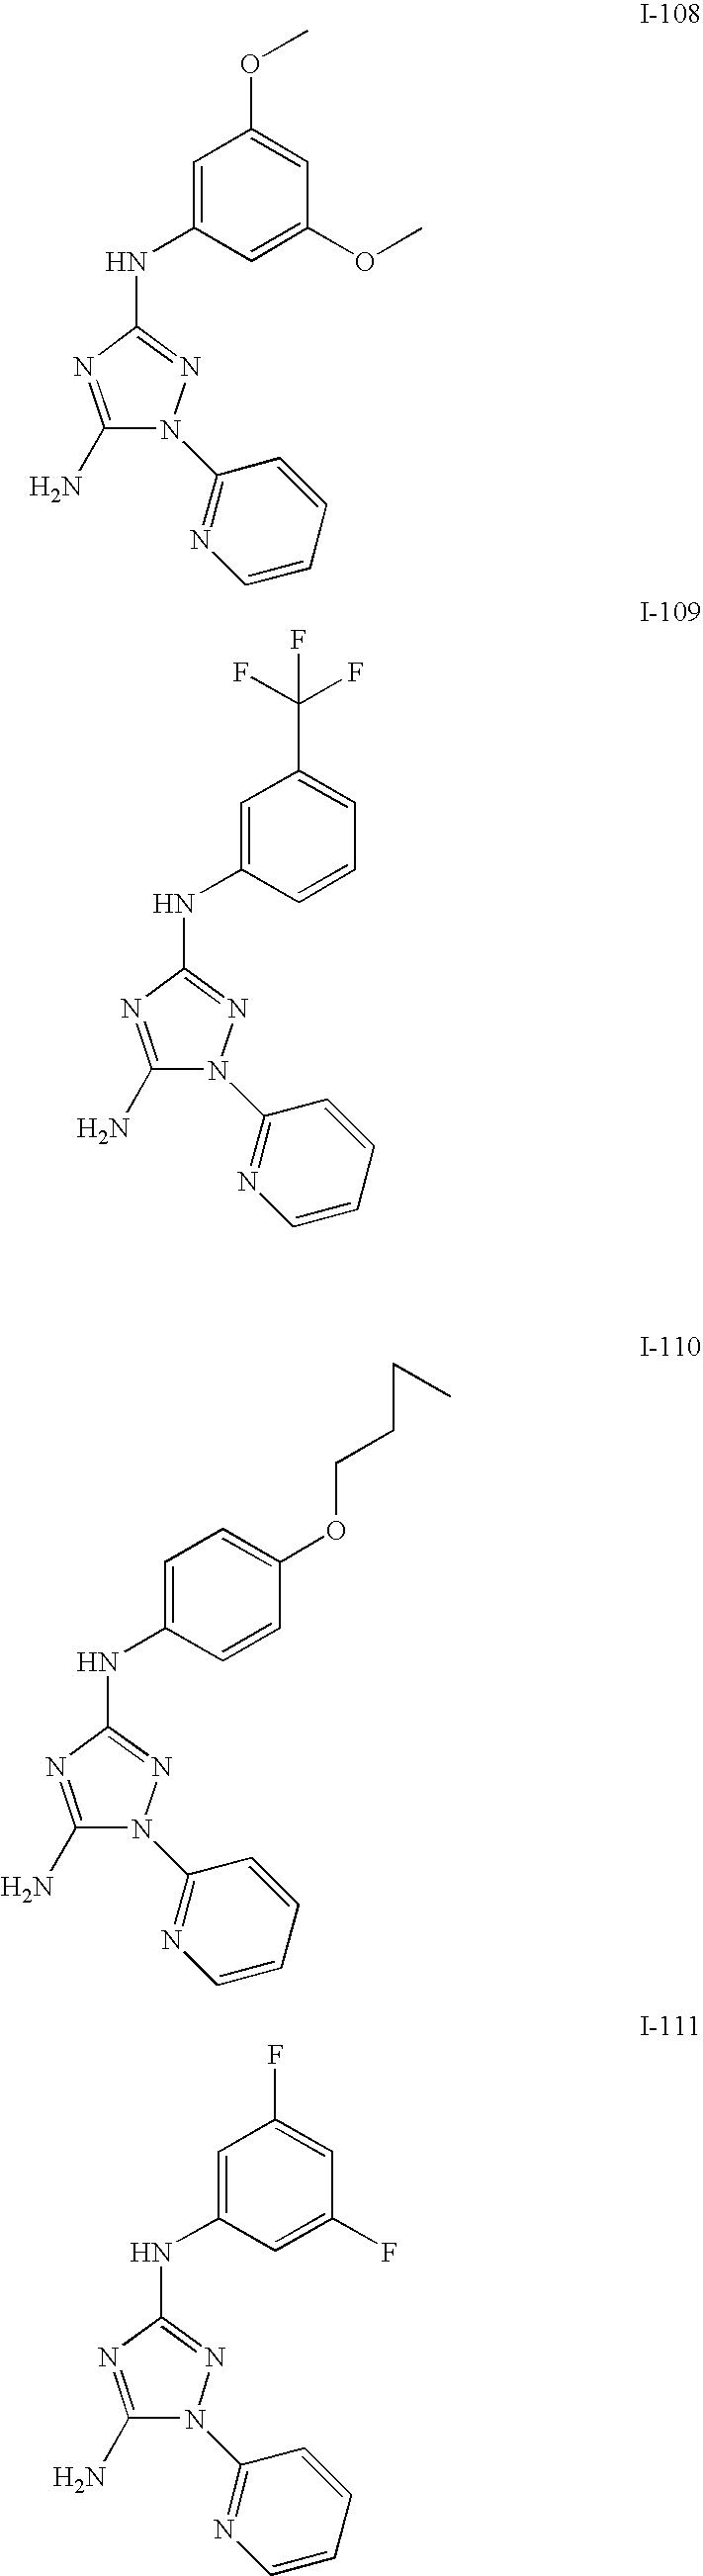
C1(N)=NC(NC2=CC(OC)=CC(OC)=C2)=NN1C1=NC=CC=C1.C1(N)=NC(NC2=CC(C(F)(F)F)=CC=C2)=NN1C1=NC=CC=C1.C1(N)=NC(NC2=CC=C(OCCCC)C=C2)=NN1C1=NC=CC=C1.C1(N)=NC(NC2=CC(F)=CC(F)=C2)=NN1C1=NC=CC=C1
